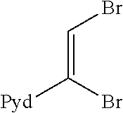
C(=CBr)([Pyd])Br
